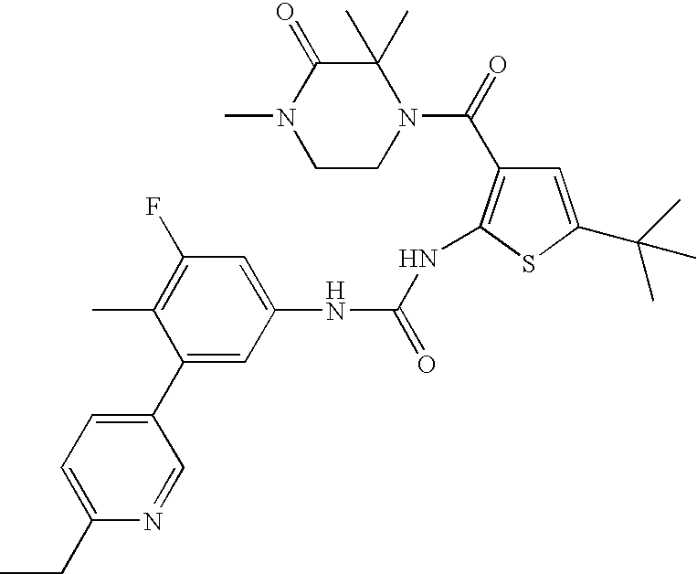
C1CN(C(=O)C2=C(NC(=O)NC3=CC(F)=C(C)C(C4=CC=C(CC)N=C4)=C3)SC(C(C)(C)C)=C2)C(C)(C)C(=O)N1C
